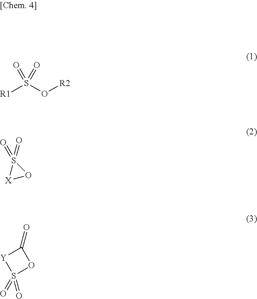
[R1]S(O[R2])(=O)=O.S1(=O)(=O)[X]O1.C1(=O)[Y]S(=O)(=O)O1
